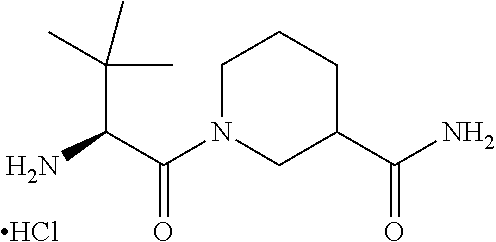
Cl.C(C(C(N1CC(C(=O)N)CCC1)=O)N)(C)(C)C
